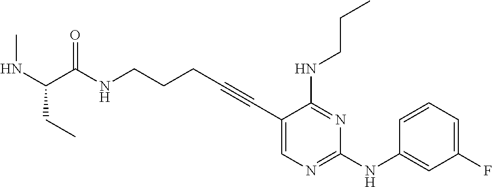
C1(C#CCCCNC(=O)C(NC)CC)=CN=C(NC2=CC(F)=CC=C2)N=C1NCCC
